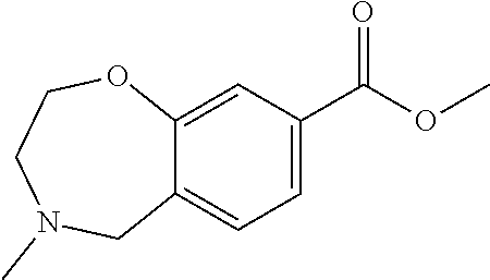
C1(C(OC)=O)=CC=C2C(=C1)OCCN(C)C2
